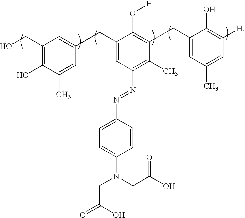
C1(CO)=C(O)C(C)=CC(CC2=CC(N=NC3=CC=C(N(CC(=O)O)CC(=O)O)C=C3)=C(C)C(CC3=CC(C)=CC([H])=C3O)=C2O[H])=C1
